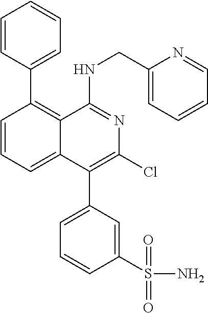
C1=CC(C2=C3C(=CC=C2)C(C2=CC=CC(S(N)(=O)=O)=C2)=C(Cl)N=C3NCC2=CC=CC=N2)=CC=C1
